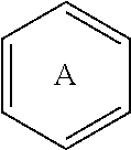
C1=CC=CC=C1.[A]
